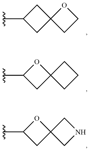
O1C(C)CC12CNC2.O1C(C)CC12CCC2.C1C(C)CC12CCO2
